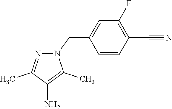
N1(CC2=CC(F)=C(C#N)C=C2)N=C(C)C(N)=C1C
